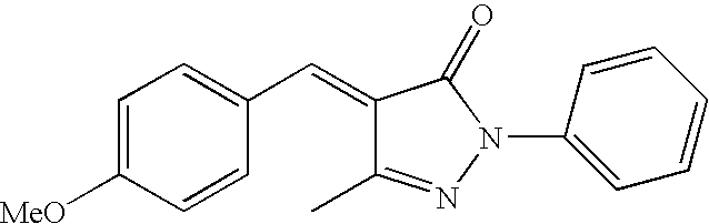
C1=C([MeO])C=CC(C=C2C(C)=NN(C3=CC=CC=C3)C2=O)=C1
